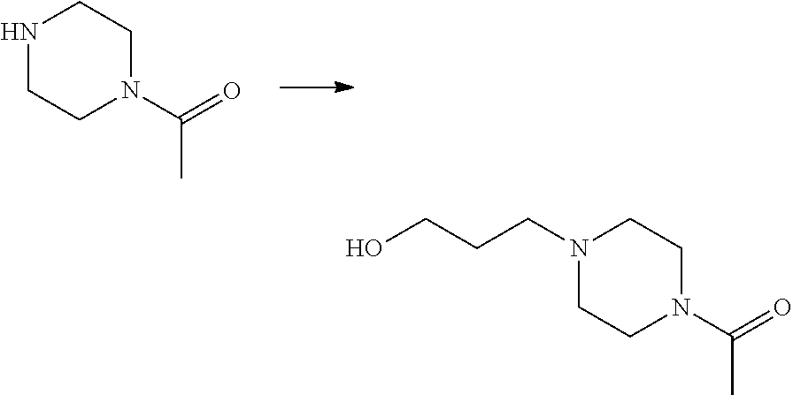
N1CCN(C(=O)C)CC1.N1(CCCO)CCN(C(=O)C)CC1
